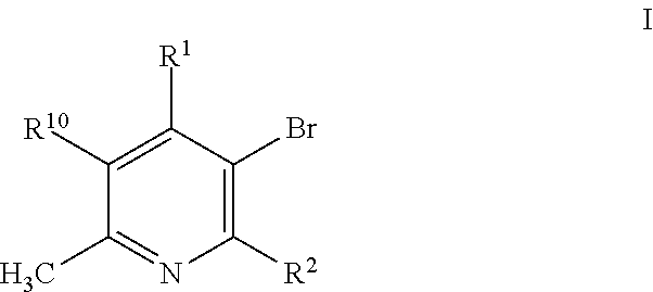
C1([R2])=C(Br)C([R1])=C([R10])C(C)=N1
